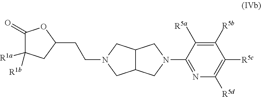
C1(=O)C([R1a])([R1b])CC(CCN2CC3C(C2)CN(C2=NC([R5d])=C([R5c])C([R5b])=C2[R5a])C3)O1
